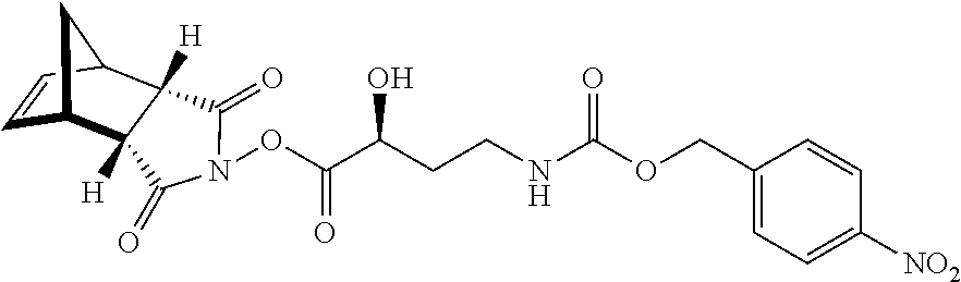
C1=CC2C3([H])C([H])(C1C2)C(=O)N(OC(C(CCNC(=O)OCC1=CC=C([NO2])C=C1)O)=O)C3=O
